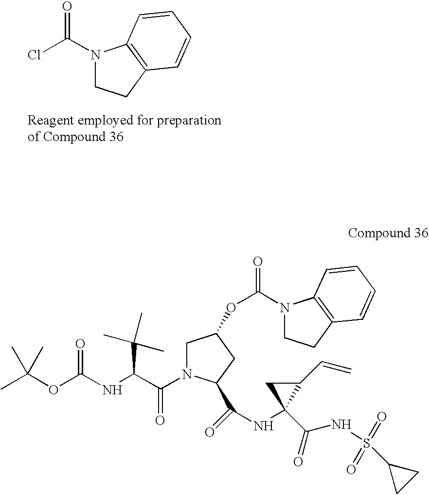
N1(C(Cl)=O)CCC2=C1C=CC=C2.CC(OC(NC(C(N1CC(OC(N2CCC3=C2C=CC=C3)=O)CC1C(=O)NC1(C(=O)NS(=O)(=O)C2CC2)C(C=C)C1)=O)C(C)(C)C)=O)(C)C
